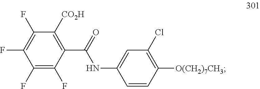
C1([CO2H])=C(C(=O)NC2=CC(Cl)=C([O(CH2)7CH3])C=C2)C(F)=C(F)C(F)=C1F
